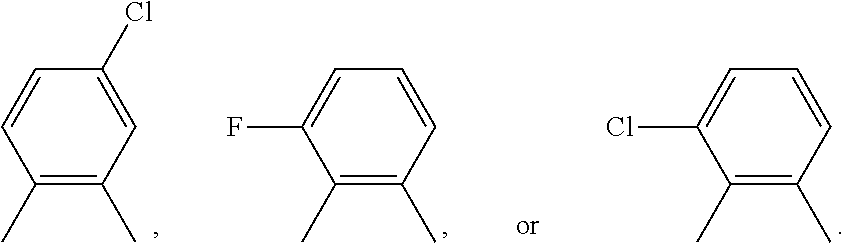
C1(C)=C(C)C=C(Cl)C=C1.C1(C)=C(C)C=CC=C1F.C1(C)=C(C)C=CC=C1Cl
